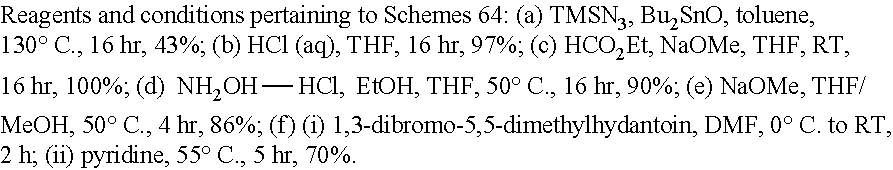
[NH2OH][HCl]
